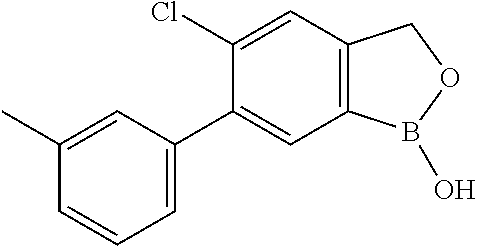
C1(C)=CC(C2=CC3=C(C=C2Cl)COB3O)=CC=C1
